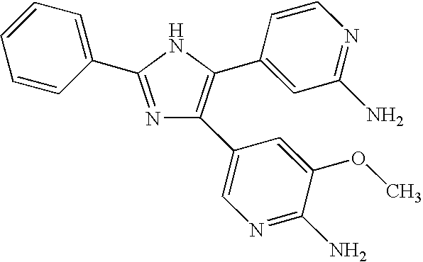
N1=C(C2=CC=CC=C2)NC(C2=CC(N)=NC=C2)=C1C1=CN=C(N)C(OC)=C1
